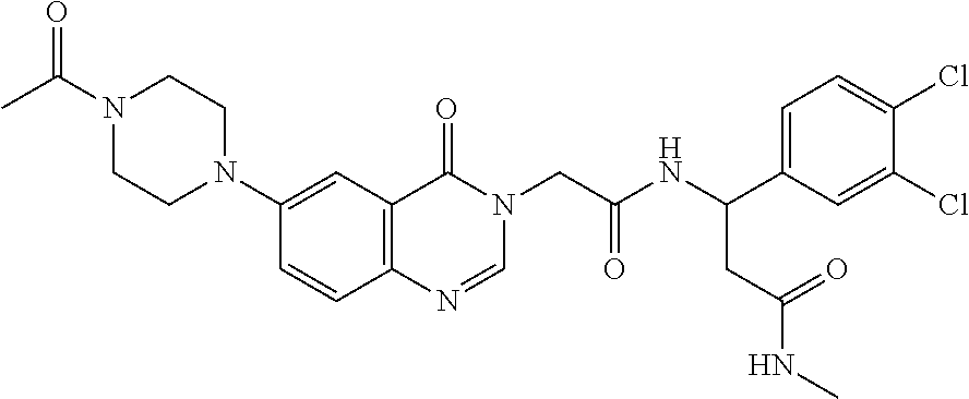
C1=CC2=C(C=C1N1CCN(C(C)=O)CC1)C(=O)N(CC(=O)NC(C1=CC=C(Cl)C(Cl)=C1)CC(NC)=O)C=N2
